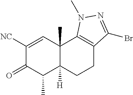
C1([NC])=CC2(C)C([H])(C(C)C1=O)CCC1=C2N(C)N=C1Br
